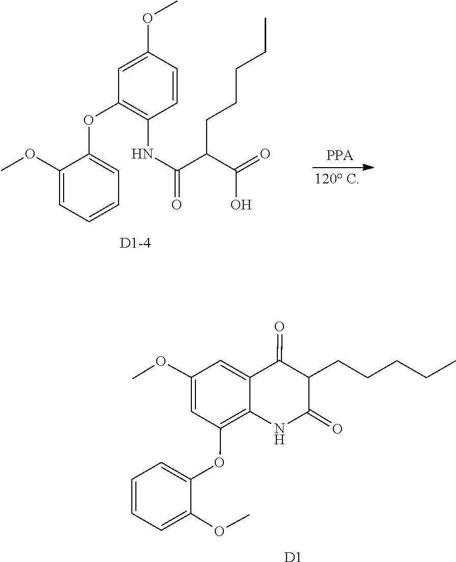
O(C)C1=CC(OC2=CC=CC=C2OC)=C(NC(C(C(=O)O)CCCCC)=O)C=C1.[D1].C1=C(OC2=C3C(=CC(OC)=C2)C(=O)C(CCCCC)C(=O)N3)C(OC)=CC=C1
